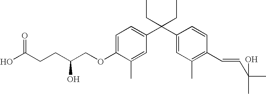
C1=C(OCC(O)CCC(O)=O)C(C)=CC(C(C2=CC(C)=C(C=CC(C)(O)C)C=C2)(CC)CC)=C1
